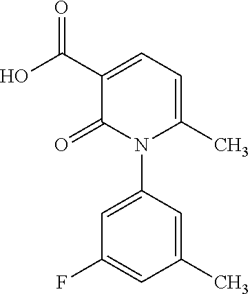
C1=C(N2C(C)=CC=C(C(O)=O)C2=O)C=C(C)C=C1F
